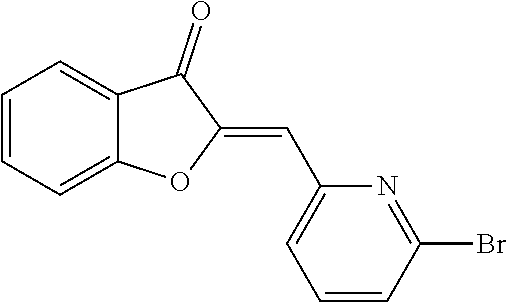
C1=CC=C2C(=C1)C(=O)C(=CC1=CC=CC(Br)=N1)O2
